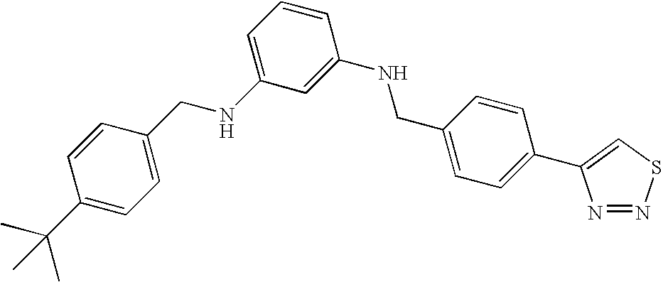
C1(C(C)(C)C)=CC=C(CNC2=CC=CC(NCC3=CC=C(C4=CSN=N4)C=C3)=C2)C=C1
